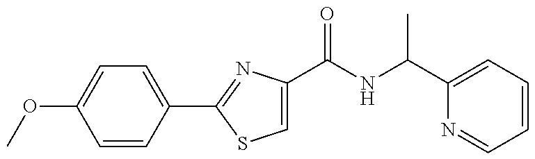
C1=C(C(NC(C2=CC=CC=N2)C)=O)N=C(C2=CC=C(OC)C=C2)S1
